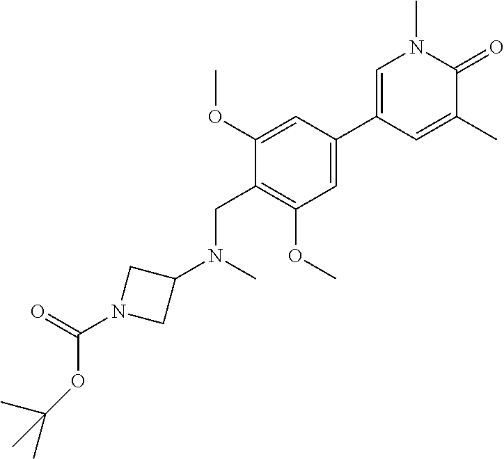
C1=C(C2=CN(C)C(=O)C(C)=C2)C=C(OC)C(CN(C2CN(C(=O)OC(C)(C)C)C2)C)=C1OC
